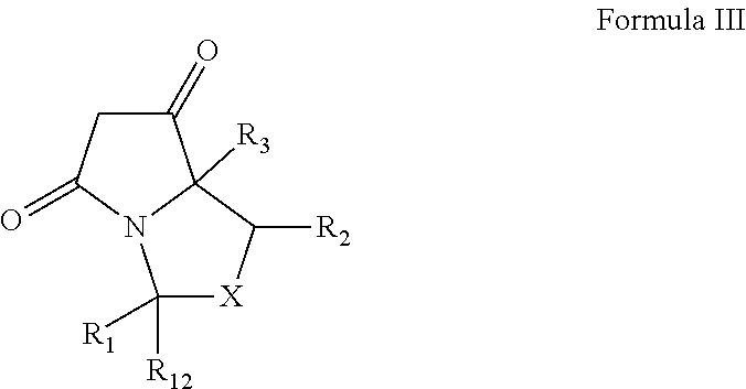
C1C(=O)N2C([R3])(C1=O)C([R2])[X]C2([R1])[R12]
